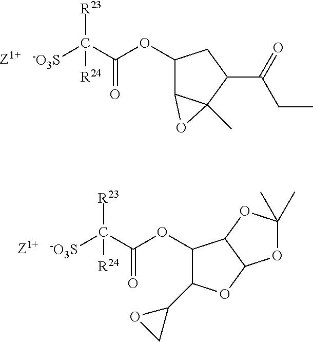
[Z1+].[-O3S]C(C(OC1C2C(C)(C(C(CC)=O)C1)O2)=O)([R23])[R24].[Z1+].[-O3S]C(C(OC1C(C2OC2)OC2C1OC(C)(C)O2)=O)([R23])[R24]
